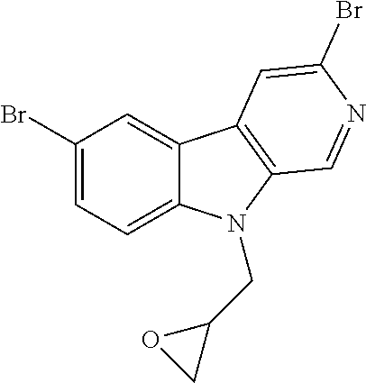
C1(Br)=CC=C2C(=C1)C1=C(N2CC2OC2)C=NC(Br)=C1
